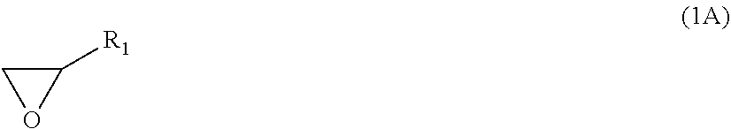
C1([R1])CO1
